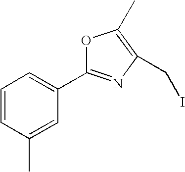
C1=CC(C)=CC(C2=NC(CI)=C(C)O2)=C1
